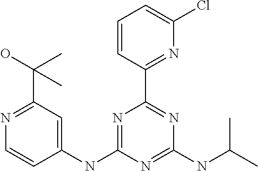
C1(NC2=NC(C3=NC(Cl)=CC=C3)=NC(NC(C)C)=N2)=CC(C(O)(C)C)=NC=C1
